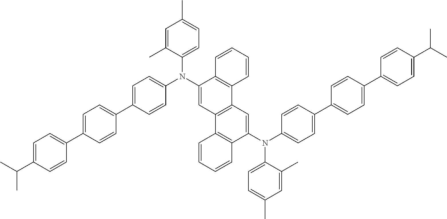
C1=C(C2=CC=C(C3=CC=C(C(C)C)C=C3)C=C2)C=CC(N(C2=CC3=C(C4=C2C=CC=C4)C=C(N(C2=CC=C(C4=CC=C(C5=CC=C(C(C)C)C=C5)C=C4)C=C2)C2=CC=C(C)C=C2C)C2=C3C=CC=C2)C2=CC=C(C)C=C2C)=C1
